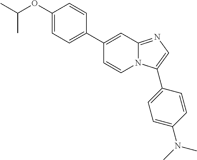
C1(C2=CC=C(OC(C)C)C=C2)=CC2=NC=C(C3=CC=C(N(C)C)C=C3)N2C=C1
